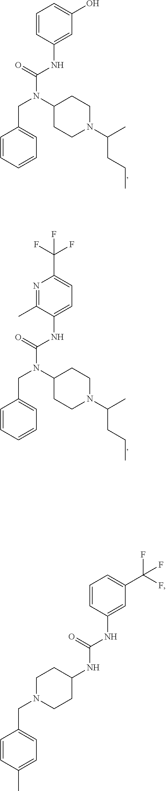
C1=CC=CC=C1CN(C(NC1=CC(O)=CC=C1)=O)C1CCN(C(CCC)C)CC1.C1=CC=CC=C1CN(C(NC1=CC=C(C(F)(F)F)N=C1C)=O)C1CCN(C(CCC)C)CC1.C1(NC(NC2=CC(C(F)(F)F)=CC=C2)=O)CCN(CC2=CC=C(C)C=C2)CC1
